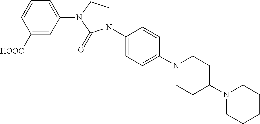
C1([HOOC])=CC(N2CCN(C3=CC=C(N4CCC(N5CCCCC5)CC4)C=C3)C2=O)=CC=C1
